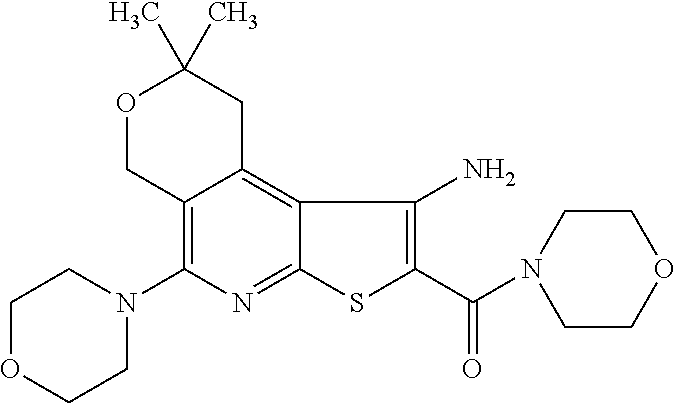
N1(C2=C3C(=C4C(=N2)SC(C(N2CCOCC2)=O)=C4N)CC(C)(C)OC3)CCOCC1
